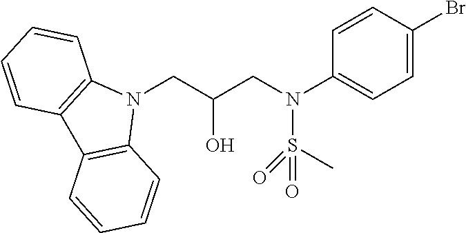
N1(CC(CN(C2=CC=C(Br)C=C2)S(C)(=O)=O)O)C2=C(C3=C1C=CC=C3)C=CC=C2
